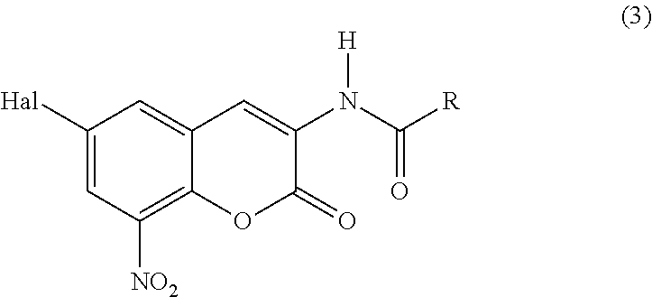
C1([Hal])=CC([NO2])=C2C(=C1)C=C(N(C([R])=O)[H])C(=O)O2
